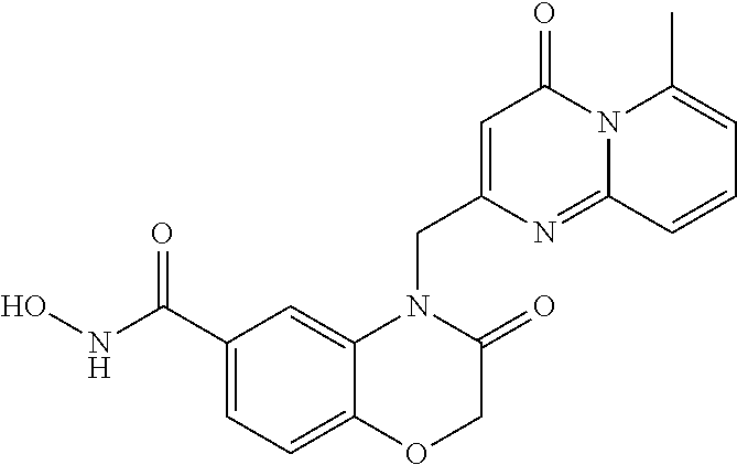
C1(C(NO)=O)=CC=C2C(=C1)N(CC1=CC(=O)N3C(=N1)C=CC=C3C)C(=O)CO2
